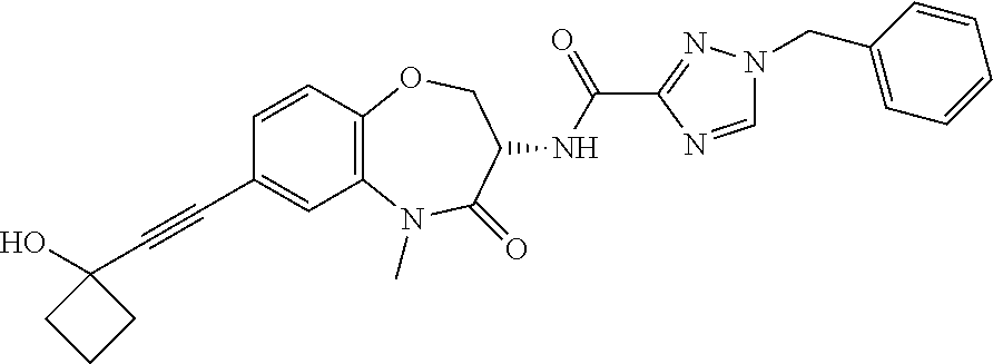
C1(C#CC2(O)CCC2)=CC2=C(C=C1)OCC(NC(C1=NN(CC3=CC=CC=C3)C=N1)=O)C(=O)N2C
